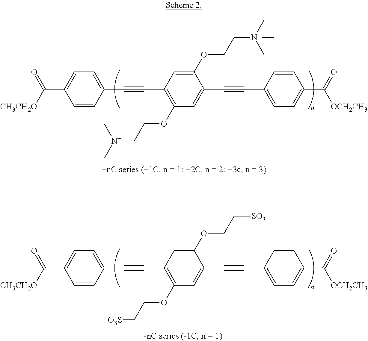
C1=C(C#CC2=C(OCC[N+](C)(C)C)C=C(C#CC3=CC=C(C([OCH2CH3])=O)C=C3)C(OCC[N+](C)(C)C)=C2)C=CC(C([CH3CH2O])=O)=C1.C1=C(C#CC2=C(OCC[-O3S])C=C(C#CC3=CC=C(C([OCH2CH3])=O)C=C3)C(OCC[SO3])=C2)C=CC(C([CH3CH2O])=O)=C1
